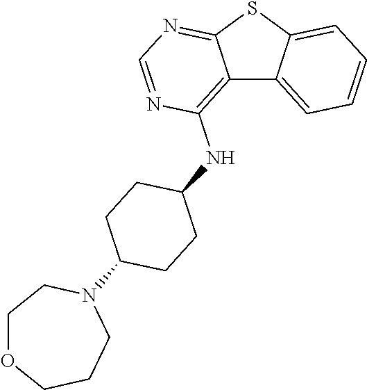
C12=C(NC3CCC(N4CCCOCC4)CC3)N=CN=C1SC1=CC=CC=C21
